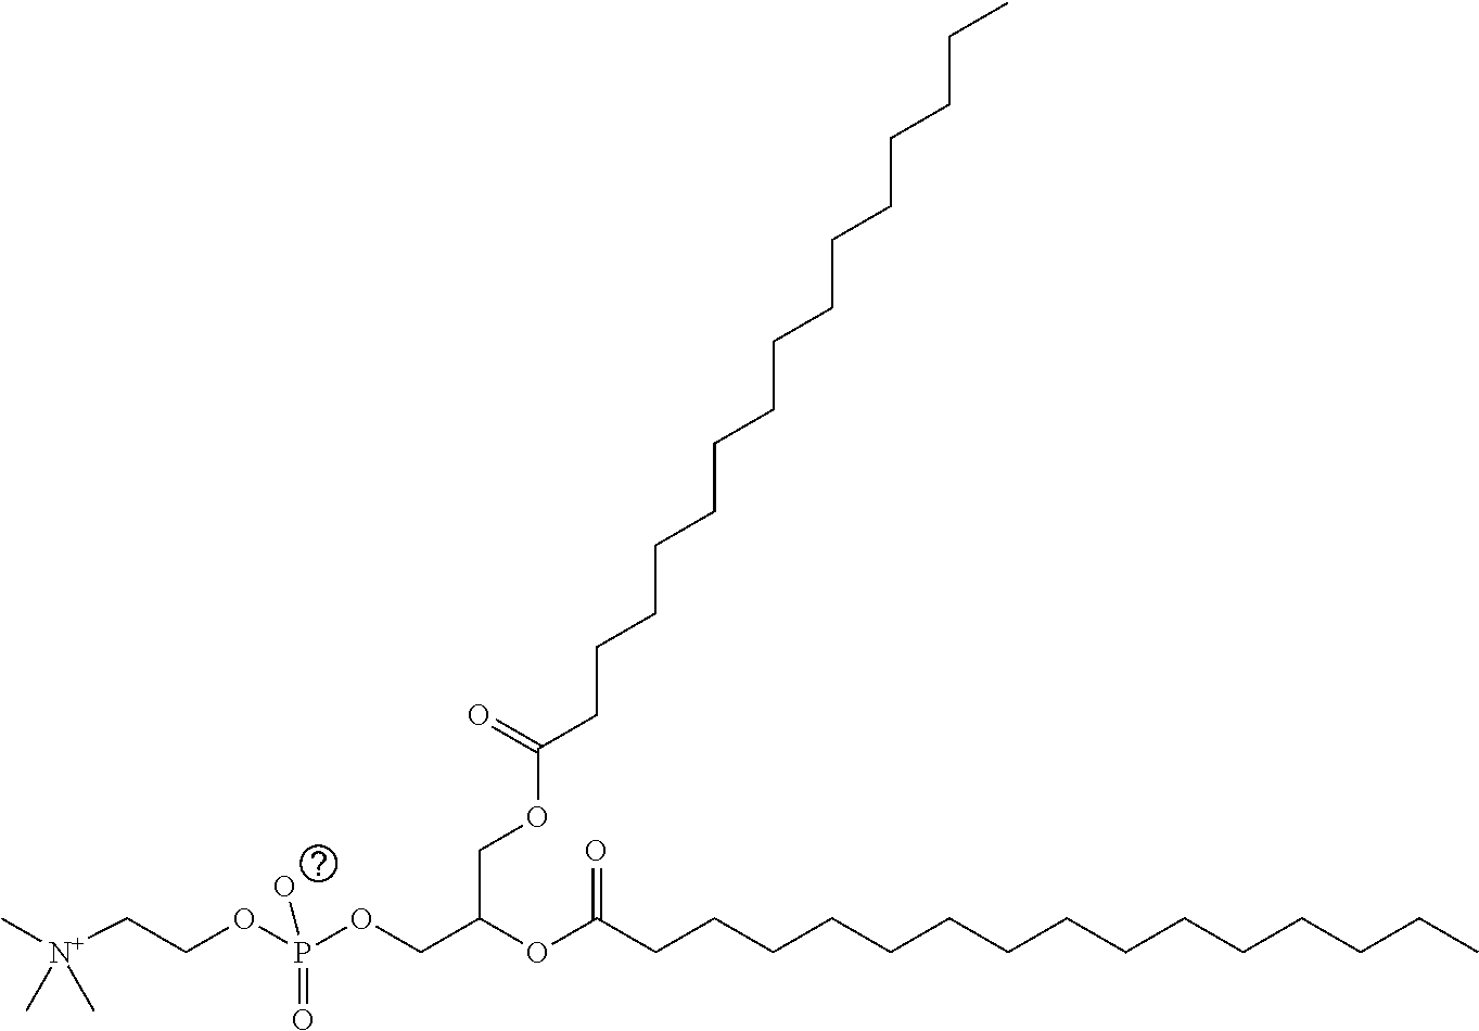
C[N+](C)(C)CCOP(OCC(OC(CCCCCCCCCCCCCCC)=O)COC(CCCCCCCCCCCCCCC)=O)(=O)[O-]
